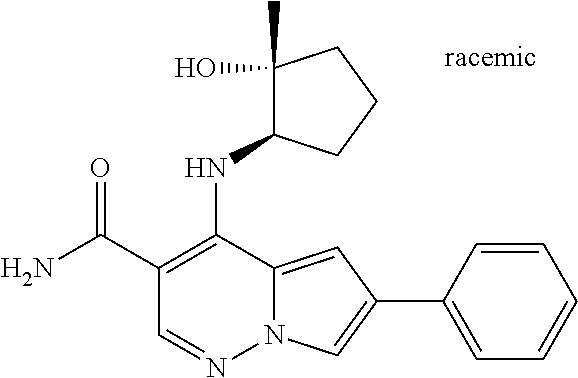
N12C(=CC(C3=CC=CC=C3)=C1)C(NC1C(O)(C)CCC1)=C(C(N)=O)C=N2
